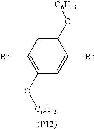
C1(O[C6H13])=CC(Br)=C(O[C6H13])C=C1Br.[(P12)]
